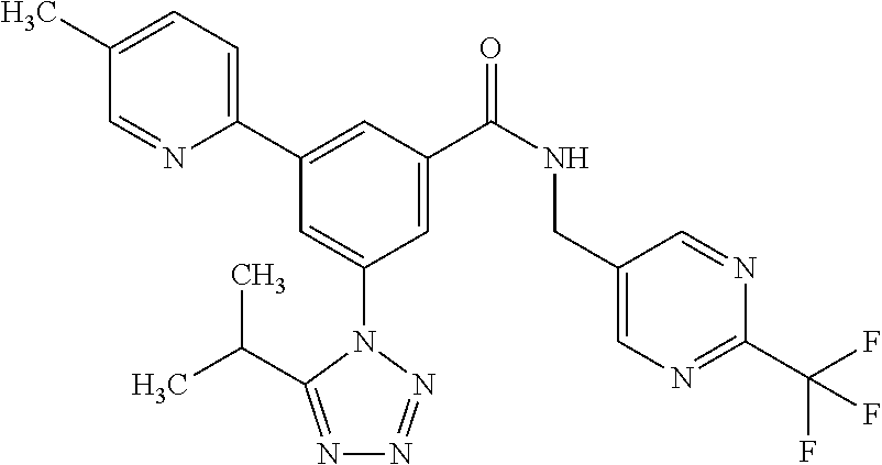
C1=C(C)C=NC(C2=CC(C(NCC3=CN=C(C(F)(F)F)N=C3)=O)=CC(N3C(C(C)C)=NN=N3)=C2)=C1
